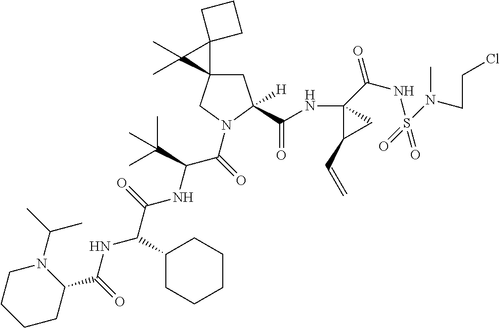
C1CC(C(NC(C(NC(C(=O)N2CC3(CC2(C(=O)NC2(C(=O)NS(=O)(=O)N(CCCl)C)C(C=C)C2)[H])C2(C3(C)C)CCC2)C(C)(C)C)=O)C2CCCCC2)=O)N(C(C)C)CC1
